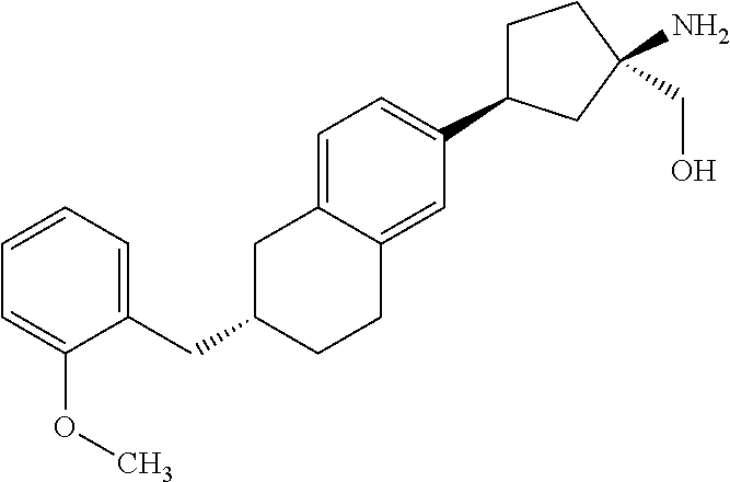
C1=C2C(=CC(C3CCC(N)(CO)C3)=C1)CCC(CC1=CC=CC=C1OC)C2
